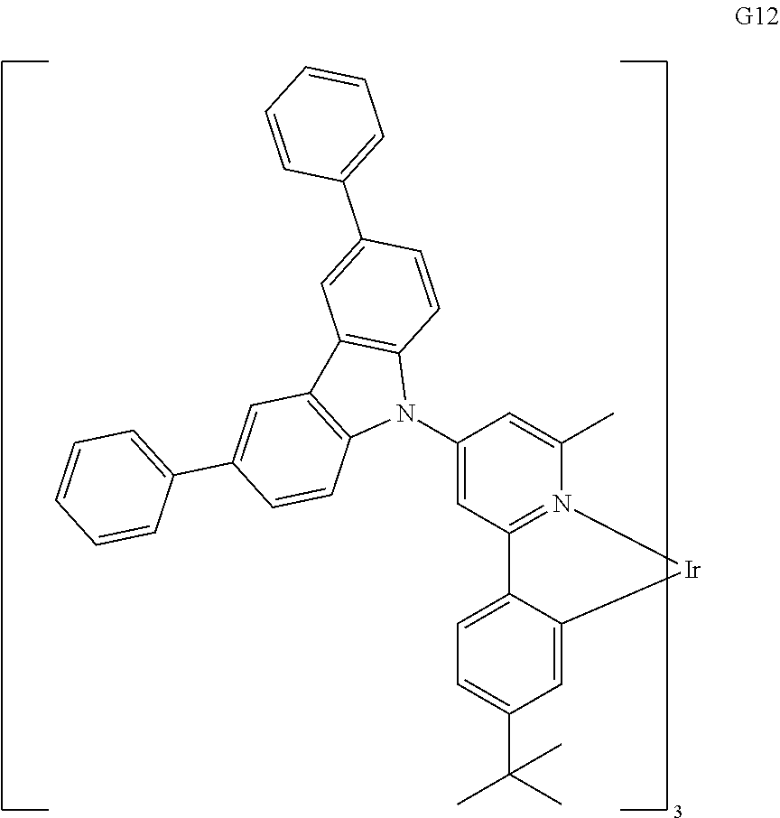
C1(N2C3=C(C4=C2C=CC(C2=CC=CC=C2)=C4)C=C(C2=CC=CC=C2)C=C3)=CC2=N(C(C)=C1)[Ir]C1=CC(C(C)(C)C)=CC=C21
